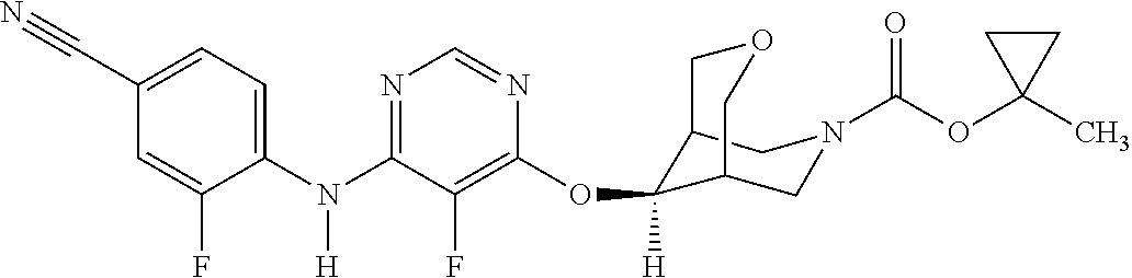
C1=C(C#N)C=C(F)C(N(C2=NC=NC(OC3([H])C4CN(C(OC5(C)CC5)=O)CC3COC4)=C2F)[H])=C1
